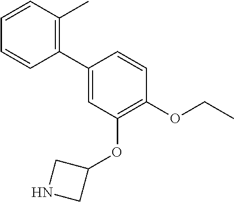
C1(C2=C(C)C=CC=C2)=CC(OC2CNC2)=C(OCC)C=C1
